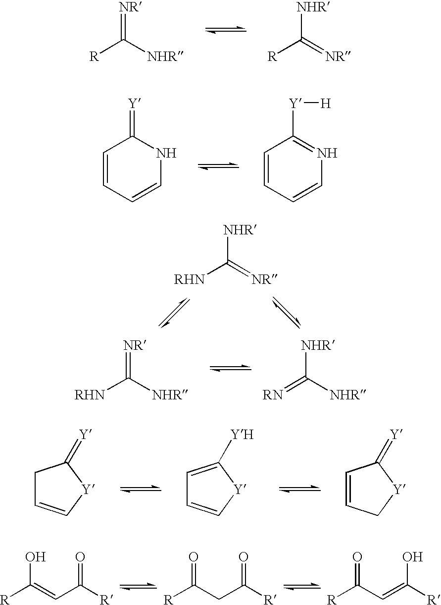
[R]C([NHR])=[NR].[R]C(=[NR])[NHR].C1=CC=CNC1=[Y].C1=CC=CN=C1[Y][H].[RHN]C(=[NR])[NHR].[RHN]C([NHR])=[NR].[RN]=C([NHR])[NHR].C1C=C[Y]C1=[Y].C1=C([YH])[Y]C=C1.C1=CC[Y]C1=[Y].[R]C(=CC([R])=O)O.[R]C(CC([R])=O)=O.[R]C(C=C([R])O)=O
